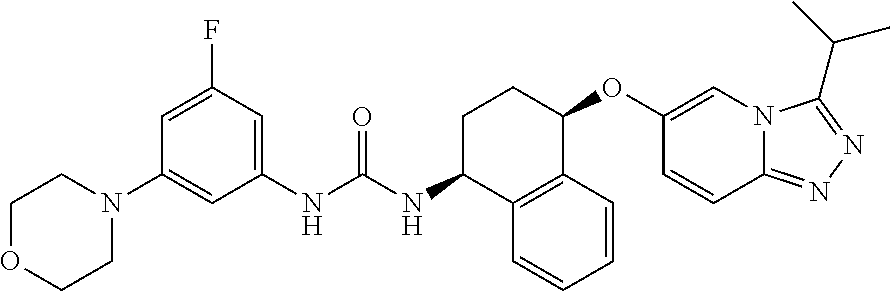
C1=CC2=NN=C(C(C)C)N2C=C1OC1CCC(NC(NC2=CC(F)=CC(N3CCOCC3)=C2)=O)C2=C1C=CC=C2
